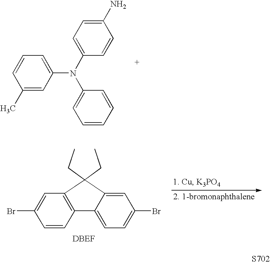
C1(C)=CC(N(C2=CC=C(N)C=C2)C2=CC=CC=C2)=CC=C1.C1=CC2=C(C=C1Br)C(CC)(CC)C1=CC(Br)=CC=C21.[S702]
